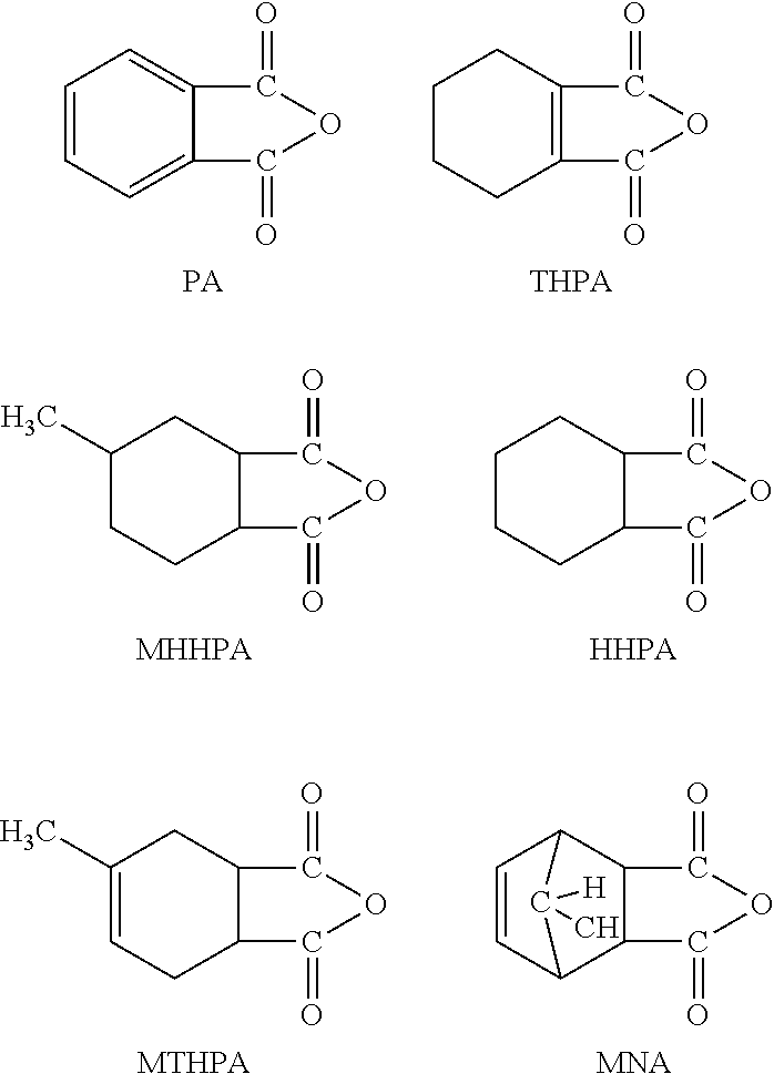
C1=CC=C2C(=C1)C(=O)OC2=O.C1CCC2=C(C1)C(=O)OC2=O.[THPA].C1(C)CCC2C(C1)C(=O)OC2=O.[MHHPA].C1CCC2C(C1)C(=O)OC2=O.[HHPA].C1(C)=CCC2C(C1)C(=O)OC2=O.[MTHPA].C1=CC2C3C(C1C2([H])C)C(=O)OC3=O.[MNA]
